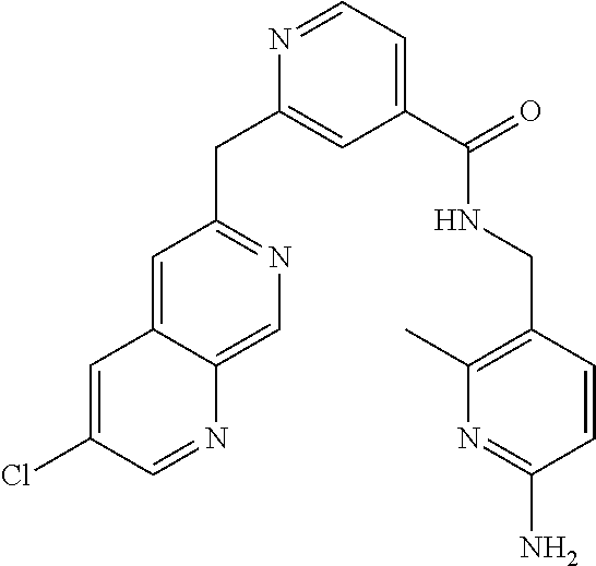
C1=C2C(=CN=C1CC1=CC(C(=O)NCC3=C(C)N=C(N)C=C3)=CC=N1)N=CC(Cl)=C2
